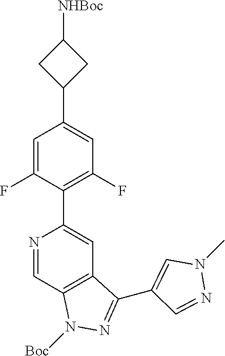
N1=CC2=C(C=C1C1=C(F)C=C(C3CC([NHBoc])C3)C=C1F)C(C1=CN(C)N=C1)=NN2[Boc]
